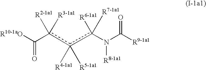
[R10-1aO]C(c([R2-1a1])([R3-1a1])c(c([R6-1a1])([R7-1a1])N([R8-1a1])C([R9-1a1])=O)([R4-1a1])[R5-1a1])=O
